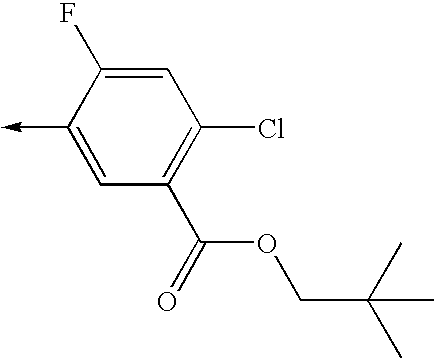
C1(->C)=CC(C(=O)OCC(C)(C)C)=C(Cl)C=C1F
